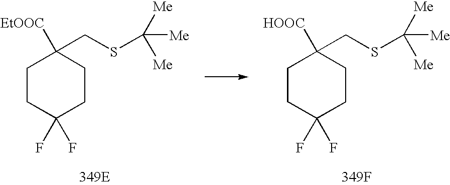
[EtOOC]C1(CSC([Me])([Me])[Me])CCC(F)(F)CC1.[349E].[HOOC]C1(CSC([Me])([Me])[Me])CCC(F)(F)CC1.[349F]
